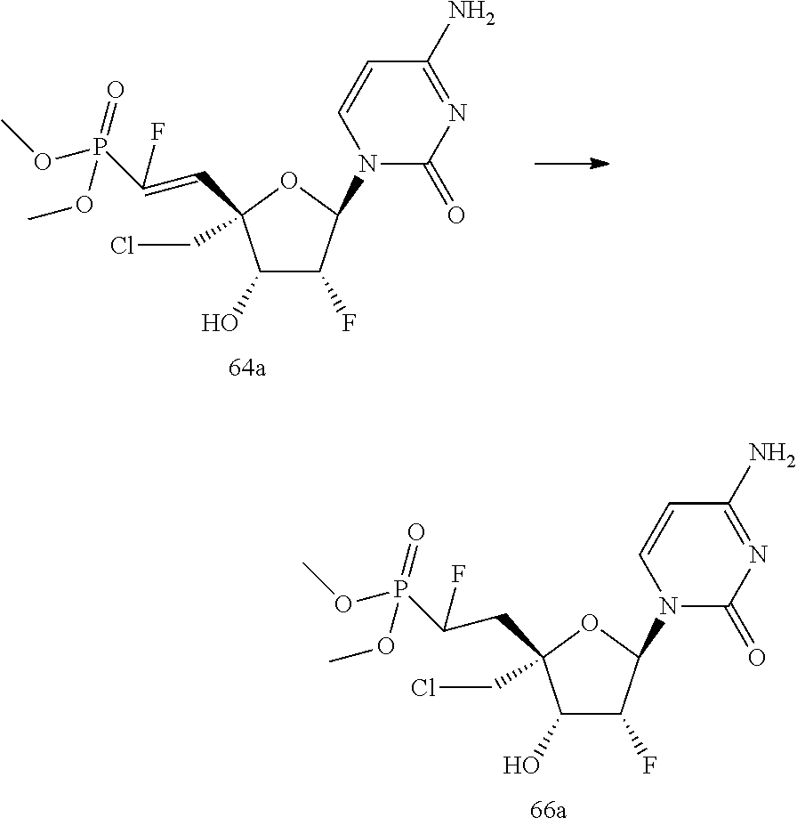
C1(O)C(F)C(N2C(=O)N=C(N)C=C2)OC1(C=C(P(OC)(=O)OC)F)CCl.C1(O)C(F)C(N2C(=O)N=C(N)C=C2)OC1(CC(P(OC)(=O)OC)F)CCl
